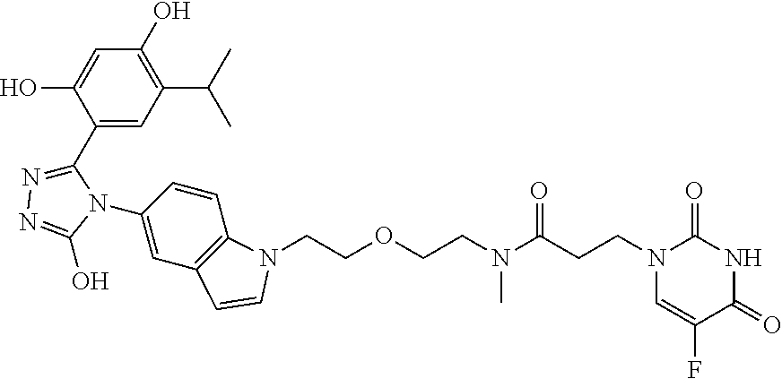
C1(C2=NN=C(O)N2C2=CC3=C(C=C2)N(CCOCCN(C(CCN2C=C(F)C(=O)NC2=O)=O)C)C=C3)=CC(C(C)C)=C(O)C=C1O
